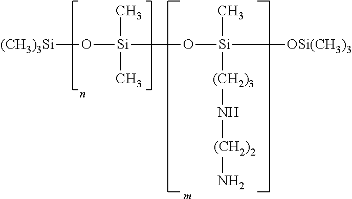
[(CH3)3Si]O[Si](O[Si]([OSi(CH3)3])(C)[(CH2)3]N[(CH2)2]N)(C)C
